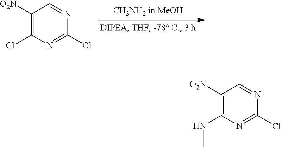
C1([O2N])=C(Cl)N=C(Cl)N=C1.C1([O2N])=C(NC)N=C(Cl)N=C1
